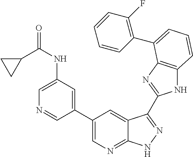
C1(C2=CN=C3C(=C2)C(C2=NC4=C(N2)C=CC=C4C2=C(F)C=CC=C2)=NN3)=CC(NC(C2CC2)=O)=CN=C1
